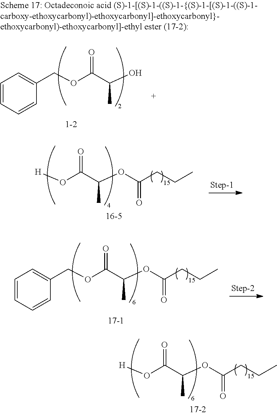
C1=CC=CC(COC(C(O)C)=O)=C1.C1=CC=CC(COC(C(OC(CCC)=O)C)=O)=C1.[H]OC(C(OC(CCC)=O)C)=O.[H]OC(C(OC(CCC)=O)C)=O
